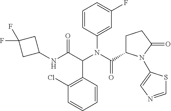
C1=CC(C(C(NC2CC(F)(F)C2)=O)N(C(=O)C2CCC(=O)N2C2=CN=CS2)C2=CC(F)=CC=C2)=C(Cl)C=C1
